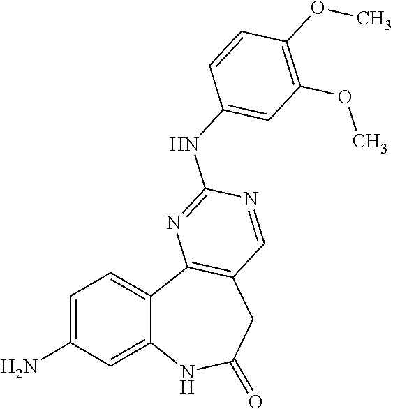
C1=C(N)C=C2C(=C1)C1=C(CC(=O)N2)C=NC(NC2=CC(OC)=C(OC)C=C2)=N1
